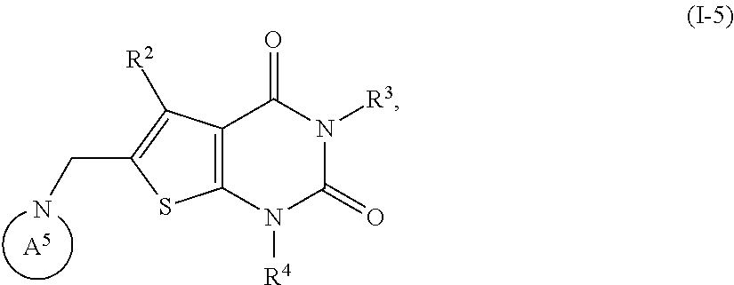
[A5].NCC1=C([R2])C2=C(S1)N([R4])C(=O)N([R3])C2=O
